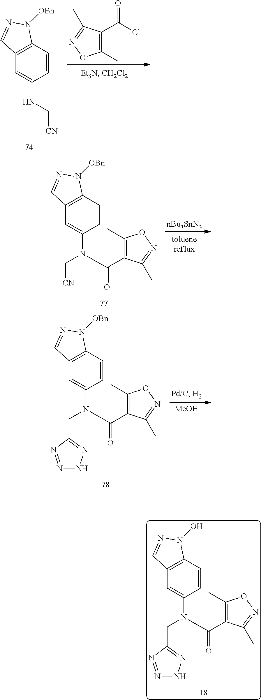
C1=CC2=C(C=C1NC[CN])C=NN2[OBn].C1(C)=C(C(=O)Cl)C(C)=NO1.C1=CC2=C(C=C1N(C(=O)C1=C(C)ON=C1C)C[CN])C=NN2[OBn].[nBu3SnN3].C1=CC2=C(C=C1N(C(=O)C1=C(C)ON=C1C)CC1=NNN=N1)C=NN2[OBn].[MeOH].C1=CC2=C(C=C1N(C(=O)C1=C(C)ON=C1C)CC1=NNN=N1)C=NN2O
